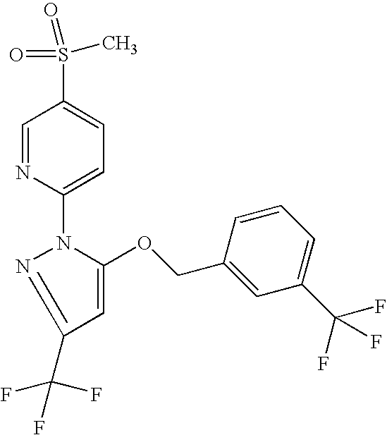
C1=NC(N2N=C(C(F)(F)F)C=C2OCC2=CC(C(F)(F)F)=CC=C2)=CC=C1S(=O)(C)=O
